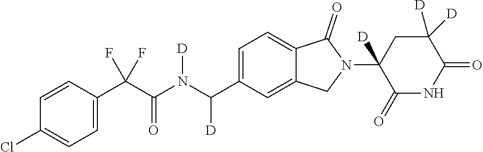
C1=CC(C(C(N(C(C2=CC=C3C(=C2)CN(C2([D])C(=O)NC(=O)C([D])([D])C2)C3=O)[D])[D])=O)(F)F)=CC=C1Cl
